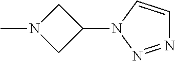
N1=NN(C2CN(C)C2)C=C1
